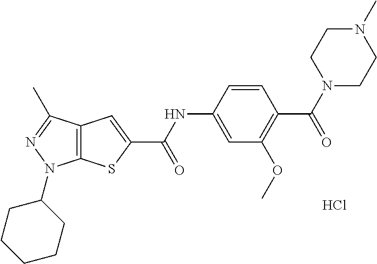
C1=C(NC(C2=CC3=C(S2)N(C2CCCCC2)N=C3C)=O)C=CC(C(=O)N2CCN(C)CC2)=C1OC.Cl
